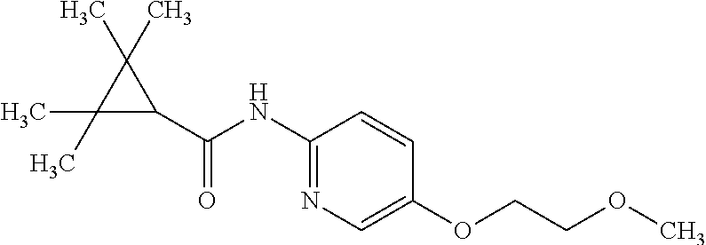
C1(C)(C)C(C(=O)NC2=NC=C(OCCOC)C=C2)C1(C)C
